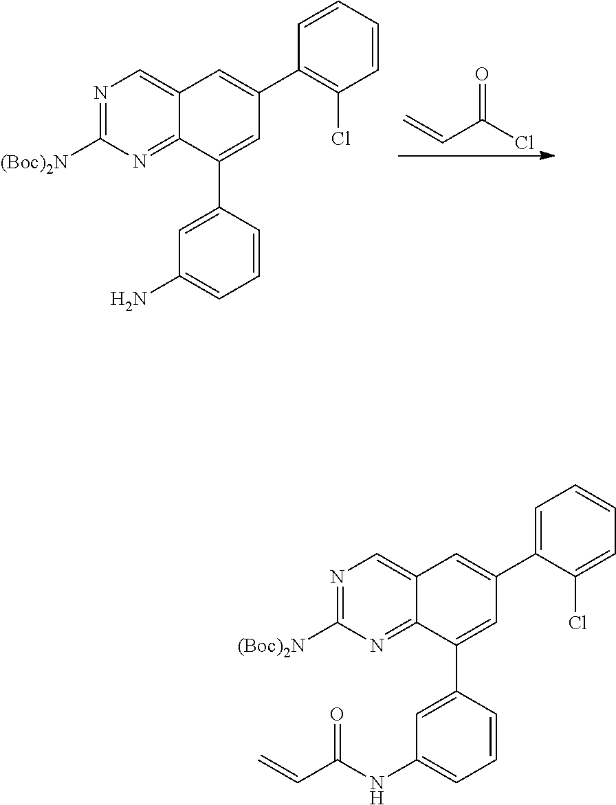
C(C(Cl)=O)=C.N1=C([(Boc)2N])N=C2C(=C1)C=C(C1=C(Cl)C=CC=C1)C=C2C1=CC(N)=CC=C1.N1=C([(Boc)2N])N=C2C(=C1)C=C(C1=CC=CC=C1Cl)C=C2C1=CC(NC(C=C)=O)=CC=C1
